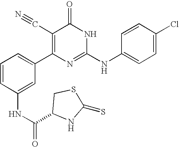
C1(NC(=O)C2CSC(=S)N2)=CC(C2=C(C#N)C(=O)NC(NC3=CC=C(Cl)C=C3)=N2)=CC=C1
